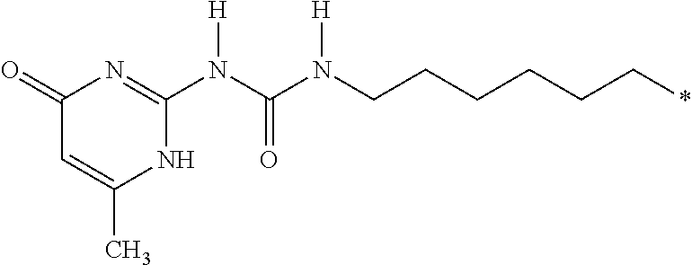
C1(=O)C=C(C)NC(N(C(N(CCCCCC*)[H])=O)[H])=N1
